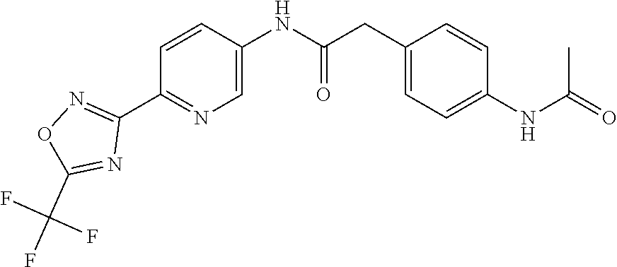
N(C1=CN=C(C2=NOC(C(F)(F)F)=N2)C=C1)C(CC1=CC=C(NC(C)=O)C=C1)=O
